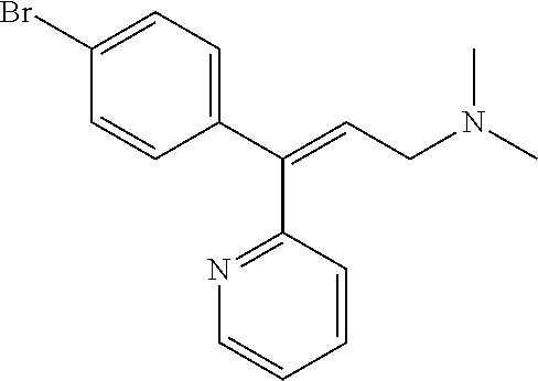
C1=C(C(=CCN(C)C)C2=NC=CC=C2)C=CC(Br)=C1
